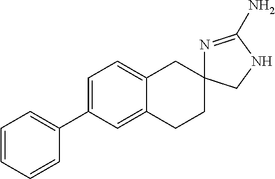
C1=C(C2=CC=CC=C2)C=C2C(=C1)CC1(CC2)N=C(N)NC1
